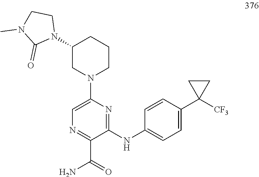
N1=C(C(=O)N)C(NC2=CC=C(C3([CF3])CC3)C=C2)=NC(N2CCCC(N3CCN(C)C3=O)C2)=C1
